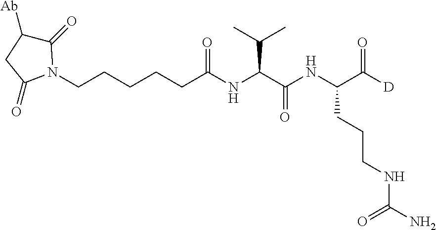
C1(=O)C([Ab])CC(=O)N1CCCCCC(NC(C(NC(C(=O)[D])CCCNC(=O)N)=O)C(C)C)=O
